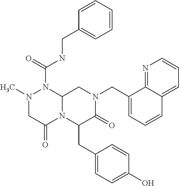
O=C(NCC1=CC=CC=C1)N1N(C)CC(=O)N2C1CN(CC1=CC=CC3=CC=CN=C13)C(=O)C2CC1=CC=C(O)C=C1
